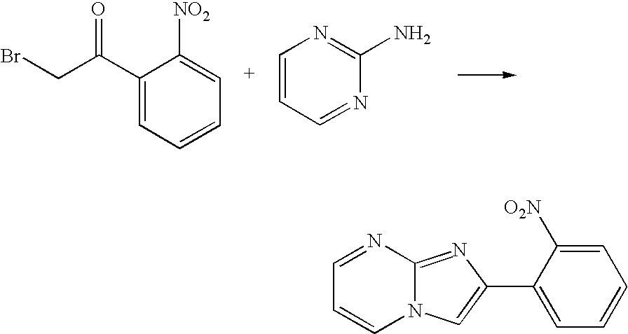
C1=CC=NC(N)=N1.C1(C(=O)CBr)=CC=CC=C1[NO2].C1=NC2=NC(C3=CC=CC=C3[O2N])=CN2C=C1
